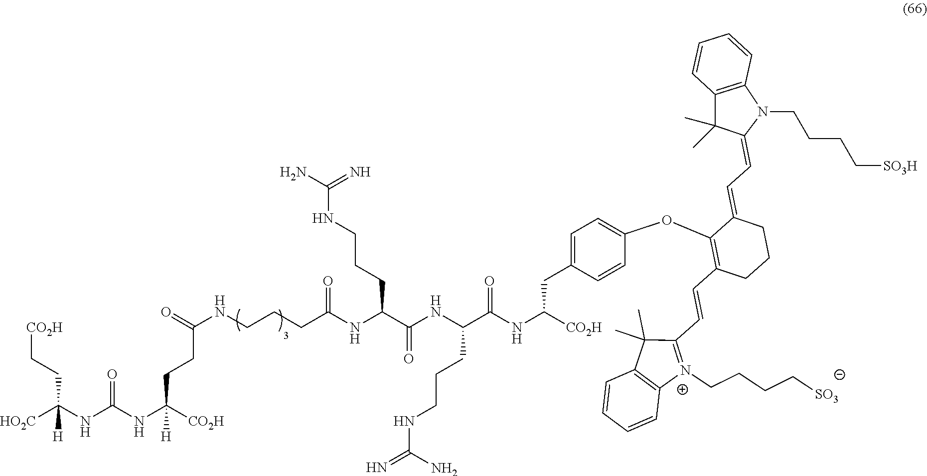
[HO2C]C(NC(NC([CO2H])(CCC(NCCCC(NC(C(NC(C(NC(CC1=CC=C(OC2=C(C=CC3=[N+](CCCC[SO3])C4=C(C3(C)C)C=CC=C4)CCCC2=CC=C2C(C)(C)C3=C(C=CC=C3)N2CCCC[SO3H])C=C1)[CO2H])=O)CCCNC(=N)N)=O)CCCNC(N)=N)=O)=O)[H])=O)(CC[CO2H])[H]
